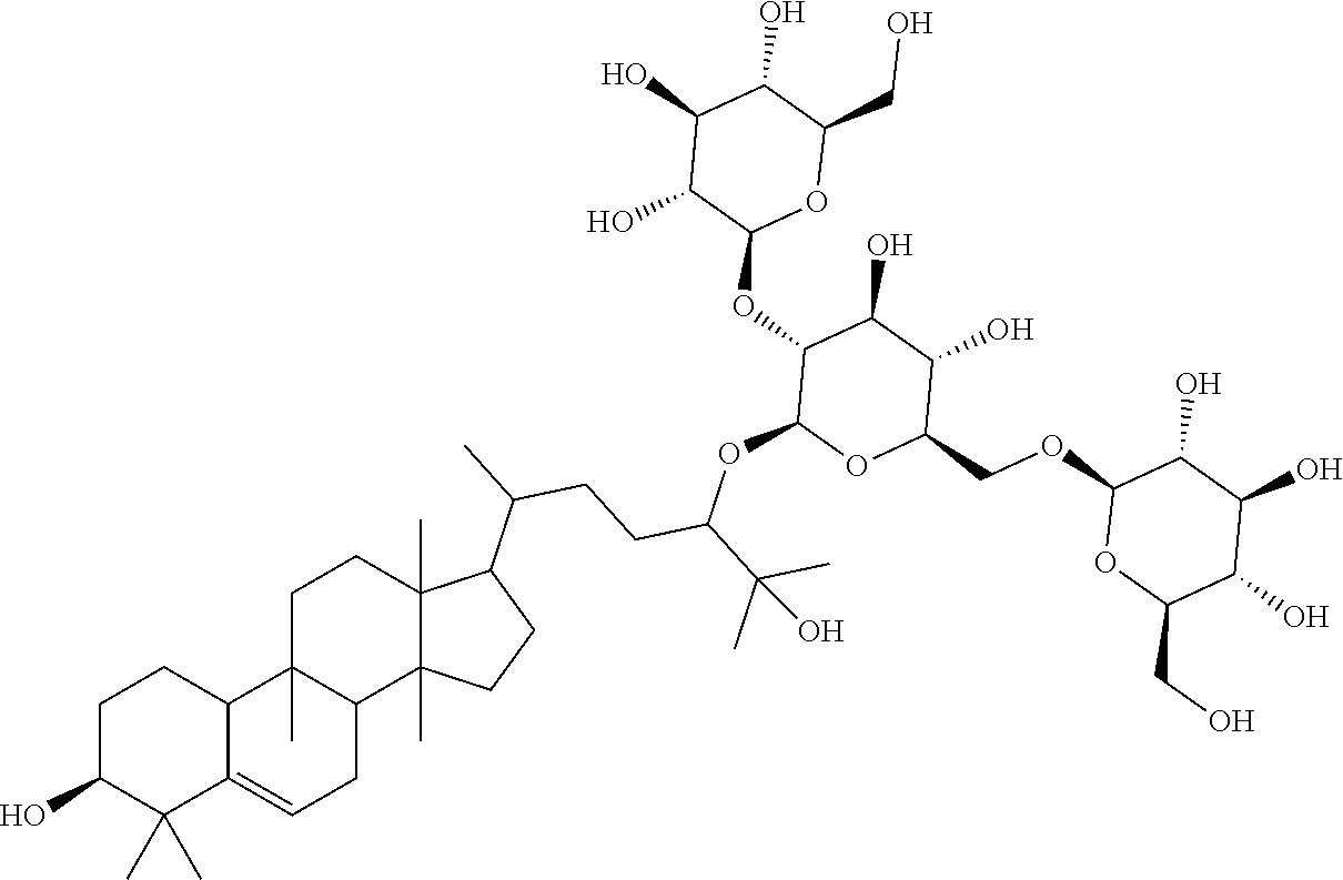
OC1C(C)(C)C2=CCC3C(C)(C2CC1)CCC1(C)C3(C)CCC1C(C)CCC(C(C)(C)O)OC1C(OC2OC(CO)C(O)C(O)C2O)C(O)C(O)C(COC2OC(CO)C(O)C(O)C2O)O1
